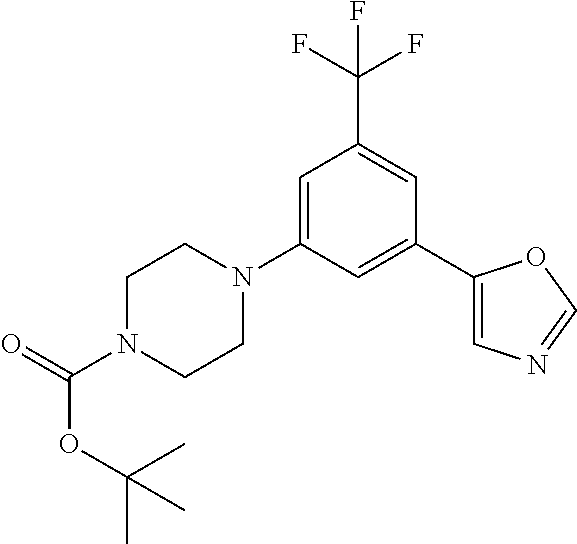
C1=C(N2CCN(C(=O)OC(C)(C)C)CC2)C=C(C2=CN=CO2)C=C1C(F)(F)F
